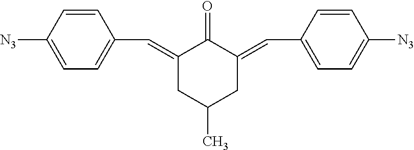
C1=CC([N3])=CC=C1C=C1CC(C)CC(=CC2=CC=C([N3])C=C2)C1=O
